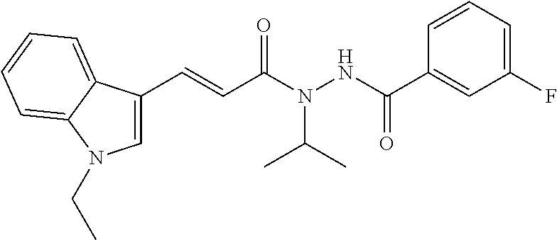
C1=CC=C(F)C=C1C(NN(C(C=CC1=CN(CC)C2=CC=CC=C12)=O)C(C)C)=O
